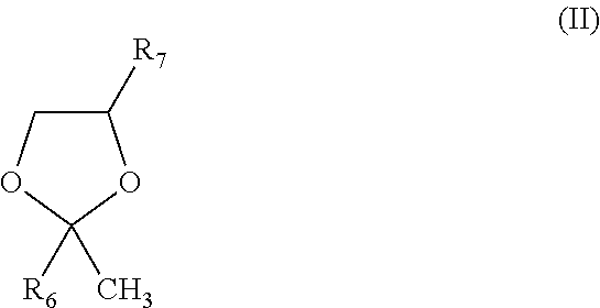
C1C([R7])OC([R6])(C)O1
